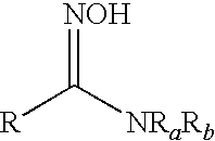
[R]C([NRaRb])=[NOH]
